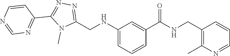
N1=C(CNC2=CC=CC(C(=O)NCC3=C(C)N=CC=C3)=C2)N(C)C(C2=NC=NC=C2)=N1
